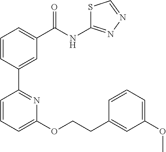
C1=CC(C2=NC(OCCC3=CC(OC)=CC=C3)=CC=C2)=CC(C(NC2=NN=CS2)=O)=C1
